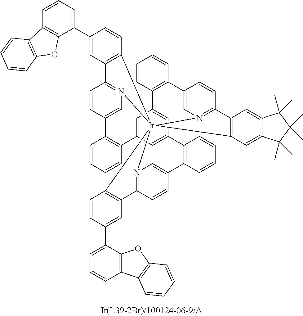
C1=CC2=C(C=C1)C1=CN3=C(C=C1)C1=C(C=C4C(=C1)C(C)(C)C(C)(C)C4(C)C)[Ir]3145N3=C(C=CC(=C3)C3=C(C6=CC(=CC2=C6)C2=C(C=CC=C2)C2=CN1=C(C=C2)C1=C4C=CC(C2=CC=CC4=C2OC2=C4C=CC=C2)=C1)C=CC=C3)C1=C5C=CC(C2=CC=CC3=C2OC2=C3C=CC=C2)=C1
